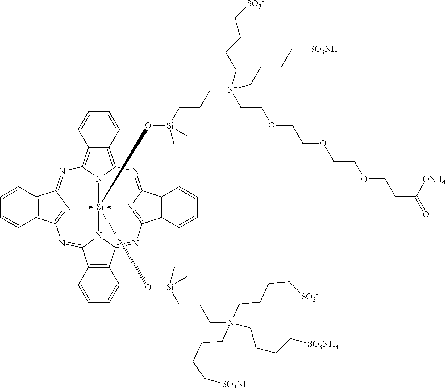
C1=CC2=C(C=C1)C1=NC3=C4C(=C5N3[Si]36(O[Si](CCC[N+](CCCC[SO3NH4])(CCCC[SO3NH4])CCCC[SO3-])(C)C)(O[Si](CCC[N+](CCCC[SO3NH4])(CCOCCOCCOCCC(=O)[ONH4])CCCC[SO3-])(C)C)-N1=C2N=C1C2=C(C(=NC7=N->3C(=N5)C3=C7C=CC=C3)N16)C=CC=C2)C=CC=C4
